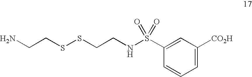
C1(S(NCCSSCCN)(=O)=O)=CC([CO2H])=CC=C1
